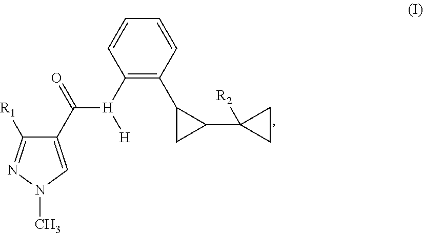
C1(C([H](C2=C(C3CC3C3([R2])CC3)C=CC=C2)[H])=O)=CN(C)N=C1[R1]
